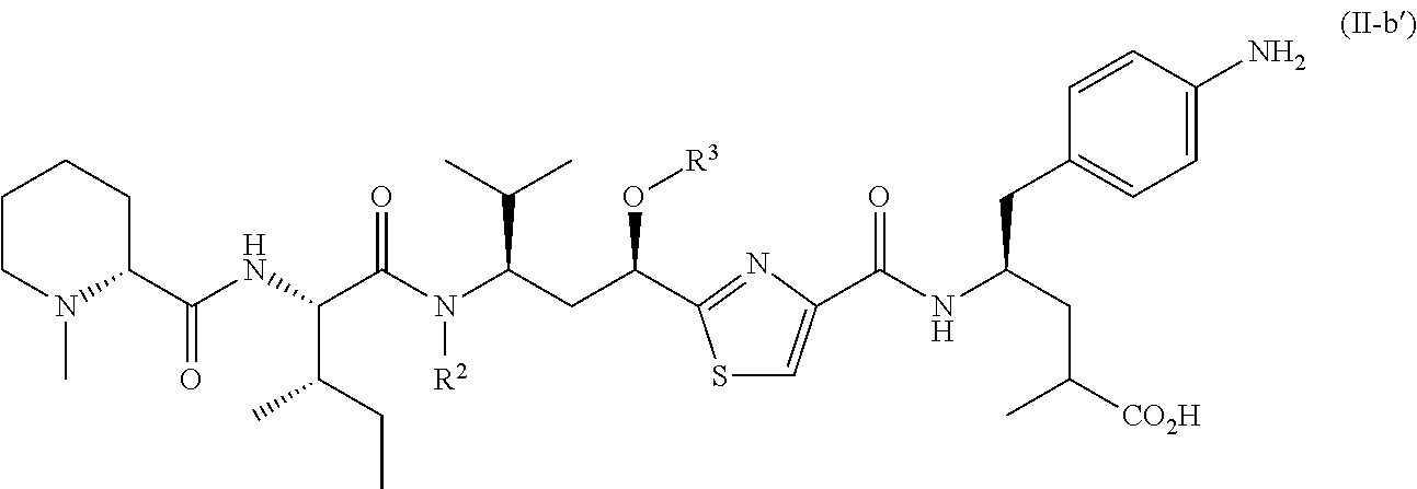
C1CN(C)C(C(NC(C(N(C(CC(O[R3])C2=NC(C(=O)NC(CC3=CC=C(N)C=C3)CC(C)[CO2H])=CS2)C(C)C)[R2])=O)C(CC)C)=O)CC1
